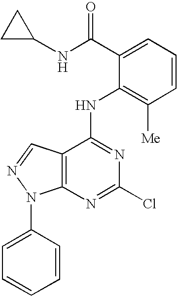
C12=C(C(NC3=C([Me])C=CC=C3C(NC3CC3)=O)=NC(Cl)=N1)C=NN2C1=CC=CC=C1
